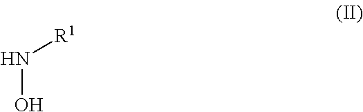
N([R1])O
